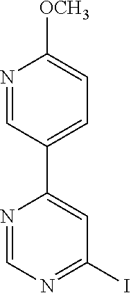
N1=CC(C2=CC(I)=NC=N2)=CC=C1[OCH3]
